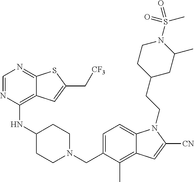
C1=NC(NC2CCN(CC3=CC=C4C(=C3C)C=C([CN])N4CCC3CC(C)N(S(=O)(C)=O)CC3)CC2)=C2C(=N1)SC(C[CF3])=C2
